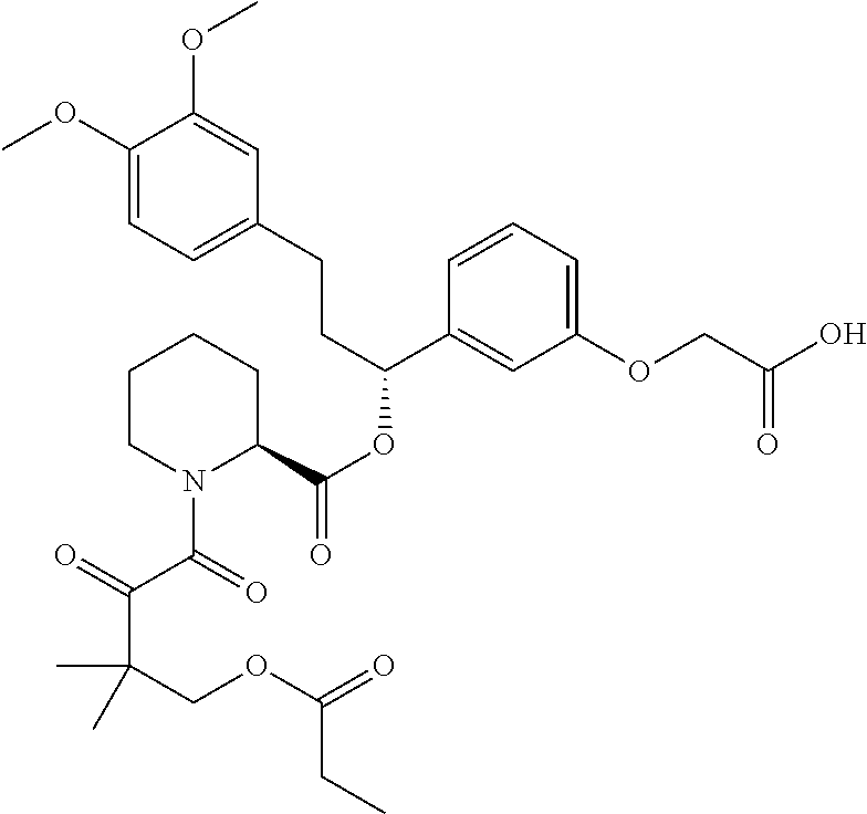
C1(OC)=CC=C(CCC(OC(=O)C2CCCCN2C(C(=O)C(COC(=O)CC)(C)C)=O)C2=CC(OCC(O)=O)=CC=C2)C=C1OC
